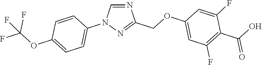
N1=CN(C2=CC=C(OC(F)(F)F)C=C2)N=C1COC1=CC(F)=C(C(=O)O)C(F)=C1
